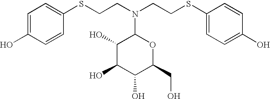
C1=C(O)C=CC(SCCN(CCSC2=CC=C(O)C=C2)C2C(O)C(O)C(O)C(CO)O2)=C1
